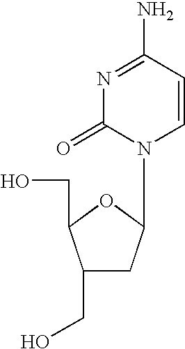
C1(CO)CC(N2C=CC(N)=NC2=O)OC1CO
